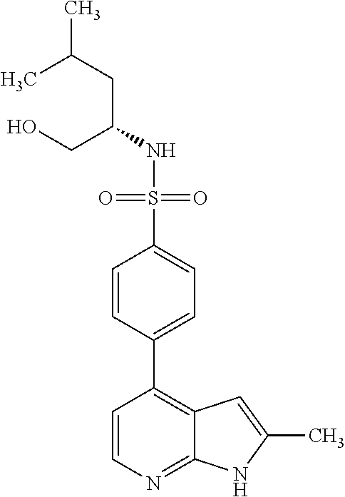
C(NS(=O)(=O)C1=CC=C(C2=C3C(=NC=C2)NC(C)=C3)C=C1)(CO)CC(C)C
